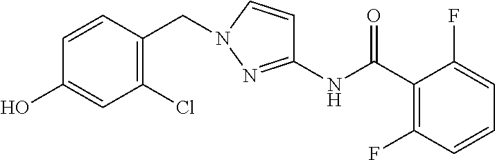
C1(Cl)=C(CN2C=CC(NC(=O)C3=C(F)C=CC=C3F)=N2)C=CC(O)=C1
